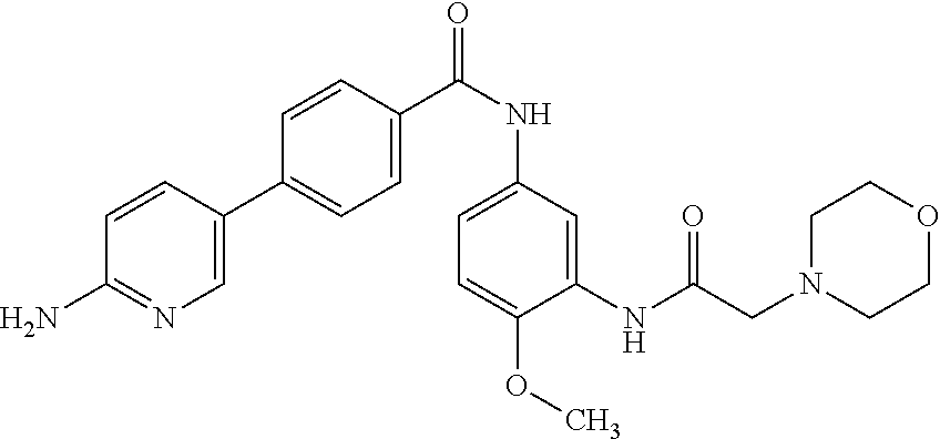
C1(NC(CN2CCOCC2)=O)=CC(NC(=O)C2=CC=C(C3=CN=C(N)C=C3)C=C2)=CC=C1OC
